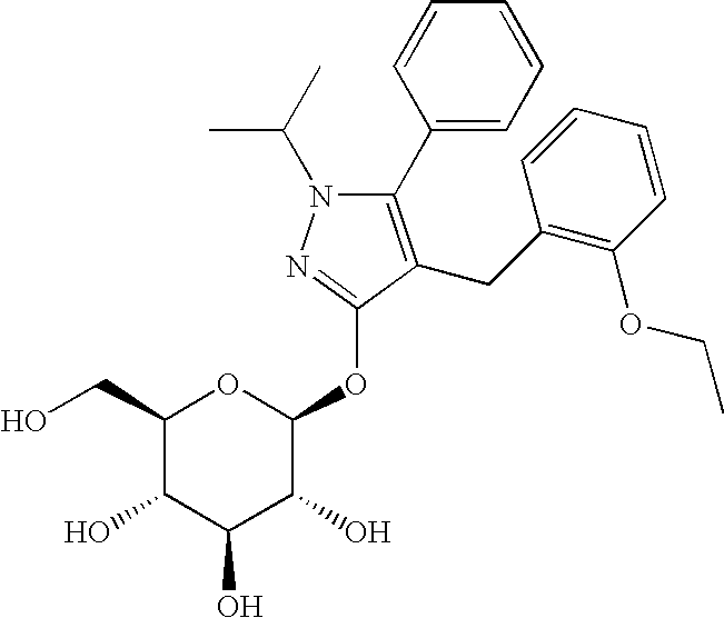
C1(C2=CC=CC=C2)=C(CC2=C(OCC)C=CC=C2)C(OC2OC(CO)C(O)C(O)C2O)=NN1C(C)C
